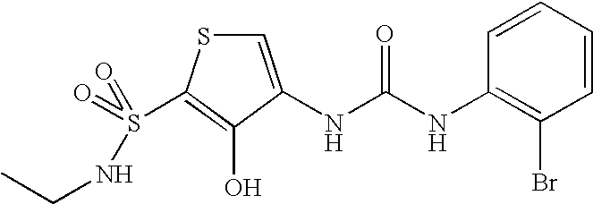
C1=C(NC(=O)NC2=C(Br)C=CC=C2)C(O)=C(S(=O)(NCC)=O)S1
